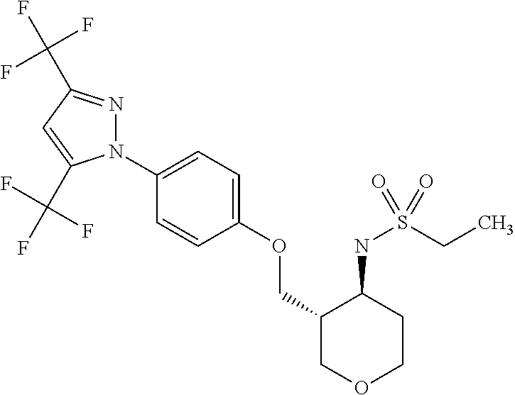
N1(C2=CC=C(OCC3COCCC3NS(CC)(=O)=O)C=C2)N=C(C(F)(F)F)C=C1C(F)(F)F
